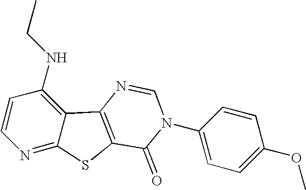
C1=CC(NCC)=C2C(=N1)SC1=C2N=CN(C2=CC=C(OC)C=C2)C1=O
